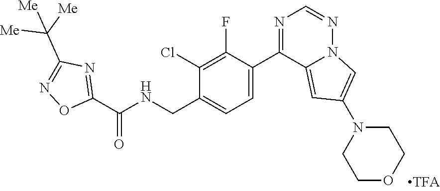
C1(Cl)=C(F)C(C2=NC=NN3C2=CC(N2CCOCC2)=C3)=CC=C1CNC(C1=NC(C([Me])([Me])[Me])=NO1)=O
